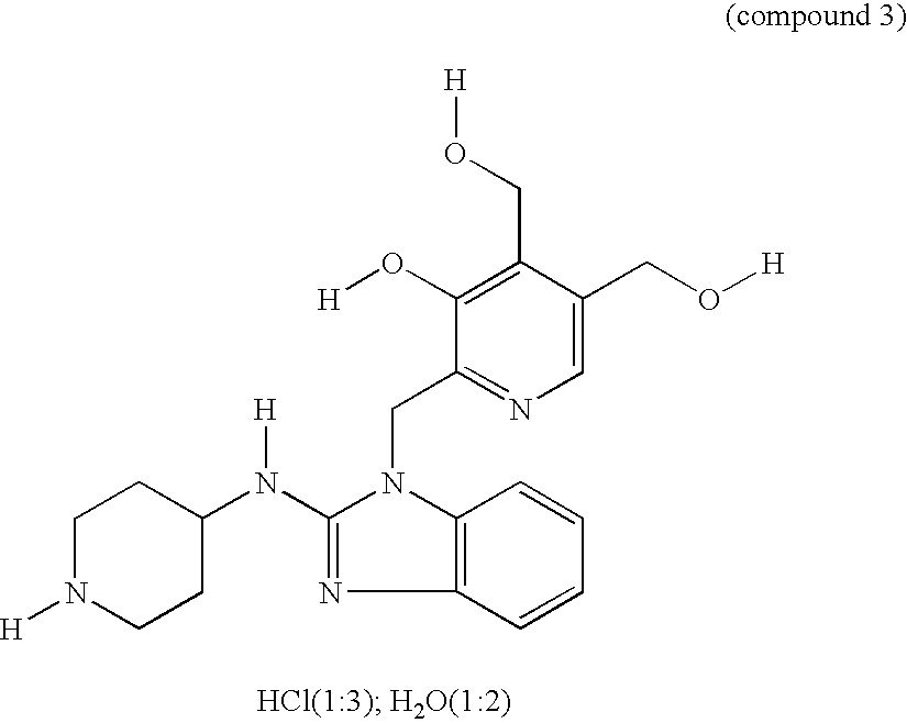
C1N([H])CCC(N([H])C2=NC3=C(N2CC2=NC=C(CO[H])C(CO[H])=C2O[H])C=CC=C3)C1
